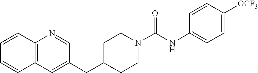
C12=C(C=C(CC3CCN(C(NC4=CC=C([OCF3])C=C4)=O)CC3)C=N1)C=CC=C2
